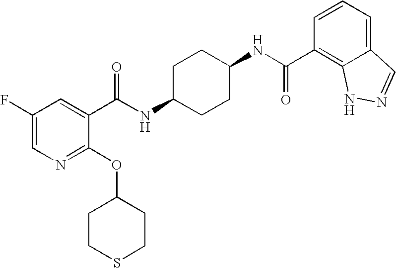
C1CC(NC(=O)C2=CC(F)=CN=C2OC2CCSCC2)CCC1NC(=O)C1=C2C(=CC=C1)C=NN2
